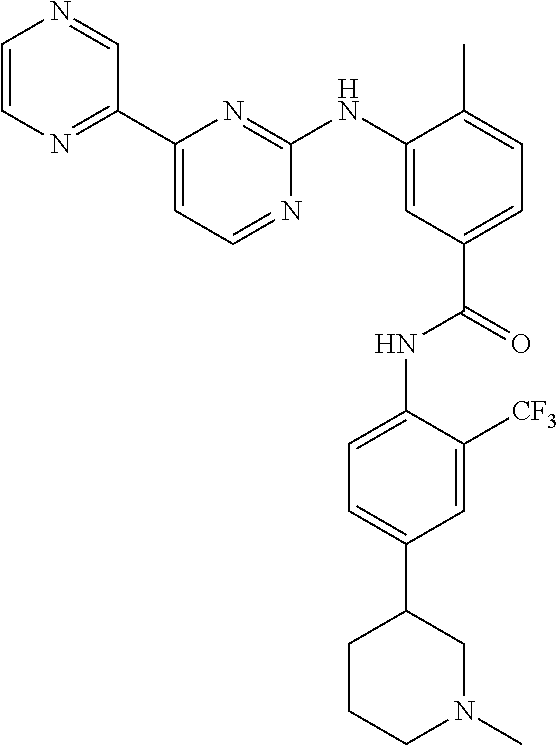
C1=CN=C(C2=CC=NC(NC3=CC(C(=O)NC4=CC=C(C5CCCN(C)C5)C=C4[CF3])=CC=C3C)=N2)C=N1
